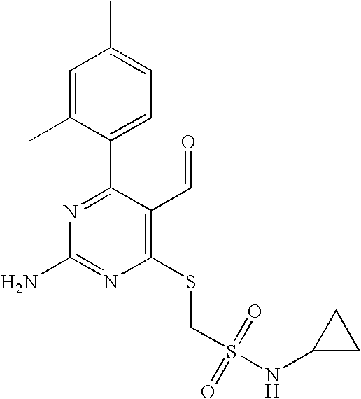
N1=C(C2=CC=C(C)C=C2C)C(C=O)=C(SCS(NC2CC2)(=O)=O)N=C1N
